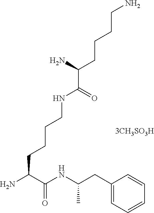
NC(C(NC(CC1=CC=CC=C1)C)=O)CCCCNC(C(N)CCCCN)=O
